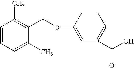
C1=C(C)C(COC2=CC(C(O)=O)=CC=C2)=C(C)C=C1
